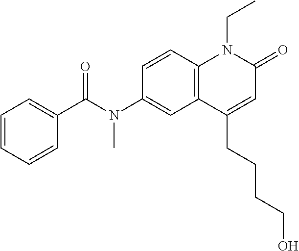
N(C1=CC2=C(C=C1)N(CC)C(=O)C=C2CCCCO)(C(C1=CC=CC=C1)=O)C
